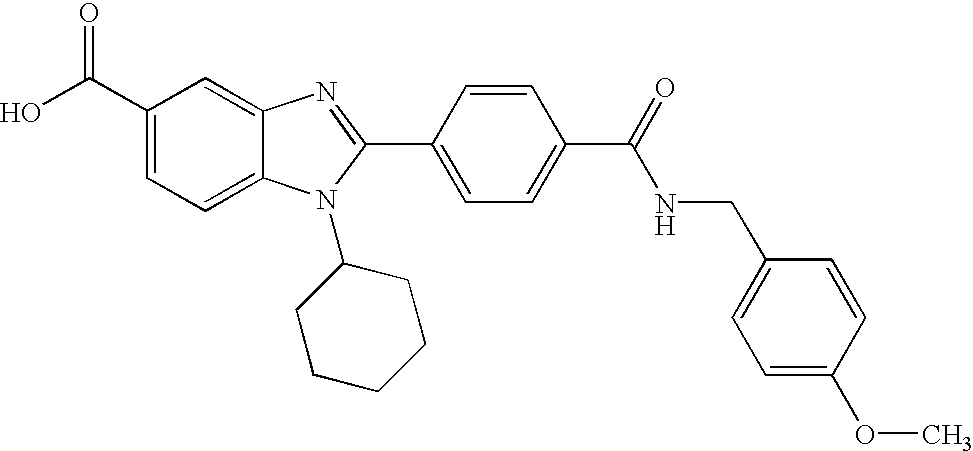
C1(C(O)=O)=CC=C2C(=C1)N=C(C1=CC=C(C(=O)NCC3=CC=C(OC)C=C3)C=C1)N2C1CCCCC1
